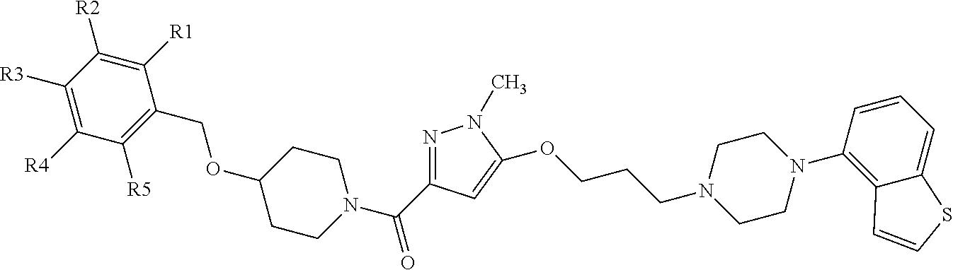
C1([R5])=C(COC2CCN(C(C3=NN(C)C(OCCCN4CCN(C5=C6C(=CC=C5)SC=C6)CC4)=C3)=O)CC2)C([R1])=C([R2])C([R3])=C1[R4]
